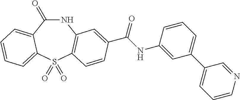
C1(=O)NC2=C(S(=O)(=O)C3=CC=CC=C13)C=CC(C(NC1=CC(C3=CC=CN=C3)=CC=C1)=O)=C2
